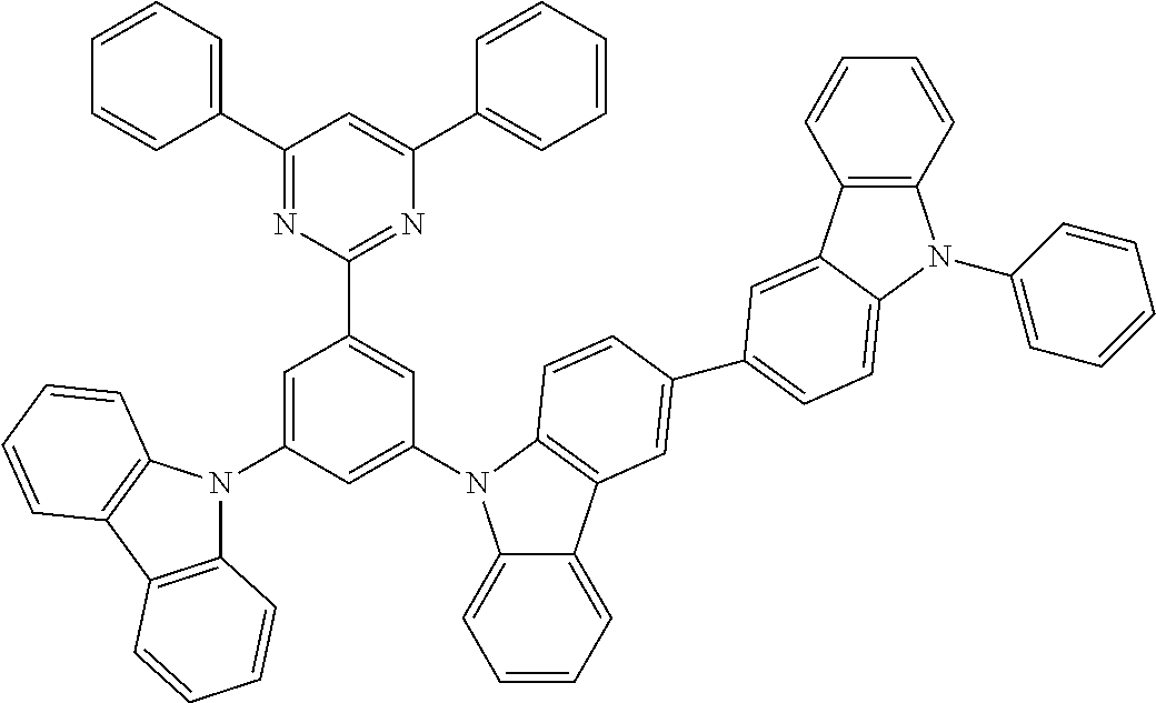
C1(C2=CC=CC=C2)=NC(C2=CC(N3C4=CC=CC=C4C4=C3C=CC(C3=CC=C5C(=C3)C3=C(C=CC=C3)N5C3=CC=CC=C3)=C4)=CC(N3C4=C(C5=C3C=CC=C5)C=CC=C4)=C2)=NC(C2=CC=CC=C2)=C1
